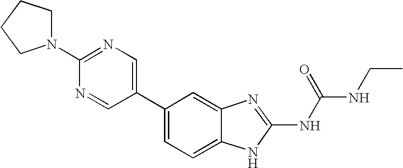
C1(C2=CN=C(N3CCCC3)N=C2)=CC=C2C(=C1)N=C(NC(NCC)=O)N2
